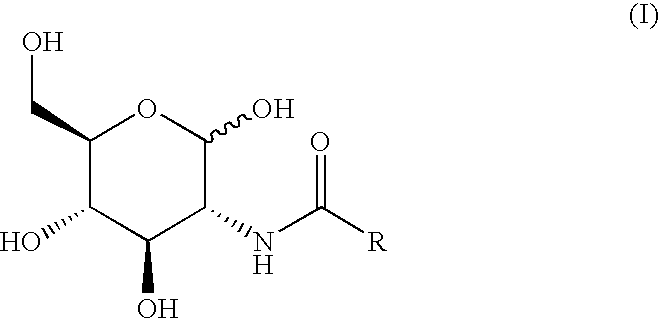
C1(CO)C(O)C(O)C(NC([R])=O)C(O)O1
